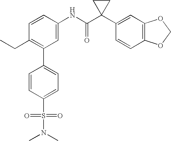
C1(NC(C2(C3=CC4=C(C=C3)OCO4)CC2)=O)=CC(C2=CC=C(S(N(C)C)(=O)=O)C=C2)=C(CC)C=C1
